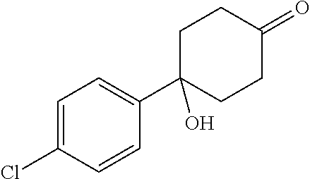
C1=C(Cl)C=CC(C2(O)CCC(=O)CC2)=C1
